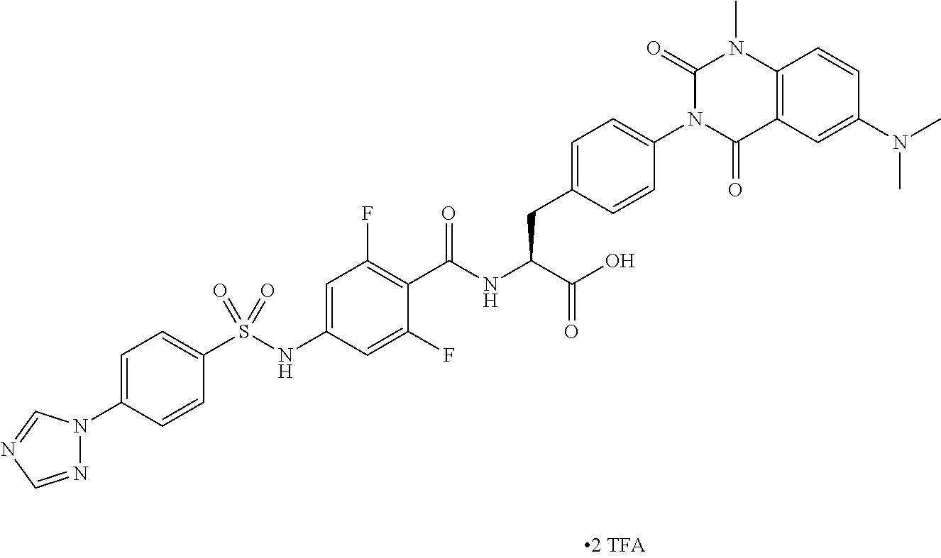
C12=C(C=C(N(C)C)C=C1)C(=O)N(C1=CC=C(CC(C(=O)O)NC(=O)C3=C(F)C=C(NS(C4=CC=C(N5N=CN=C5)C=C4)(=O)=O)C=C3F)C=C1)C(=O)N2C
